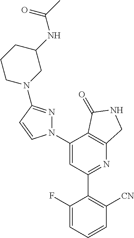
C1(C2=C([CN])C=CC=C2F)=NC2=C(C(N3N=C(N4CC(NC(=O)C)CCC4)C=C3)=C1)C(=O)NC2
